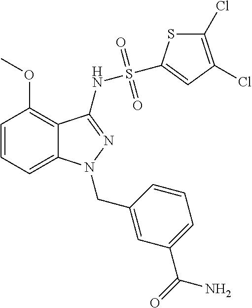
C1=CC=C2C(=C1OC)C(NS(=O)(=O)C1=CC(Cl)=C(Cl)S1)=NN2CC1=CC(C(=O)N)=CC=C1
